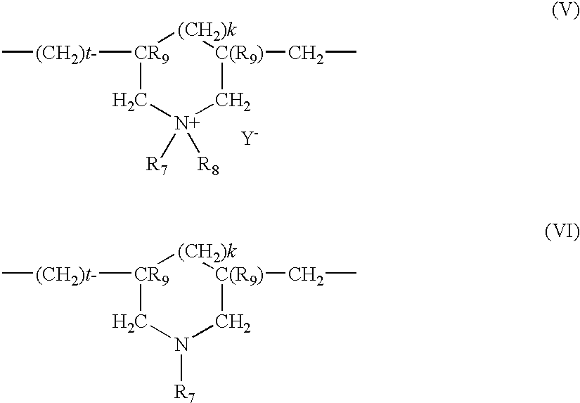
[CR9]1([(CH2)t-]C)C[N+]([R7])([R8])C[C(R9)](CC)[(CH2)k]1.[Y].[CR9]1([(CH2)t-]C)CN([R7])C[C(R9)](CC)[(CH2)k]1
